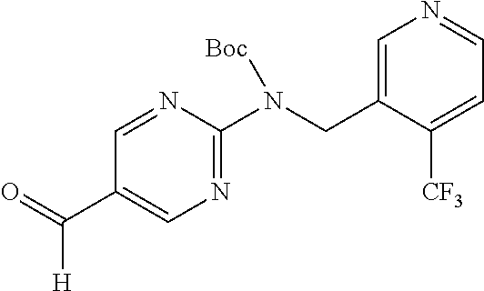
N1=CC(C(=O)[H])=CN=C1N(CC1=CN=CC=C1[CF3])[Boc]
